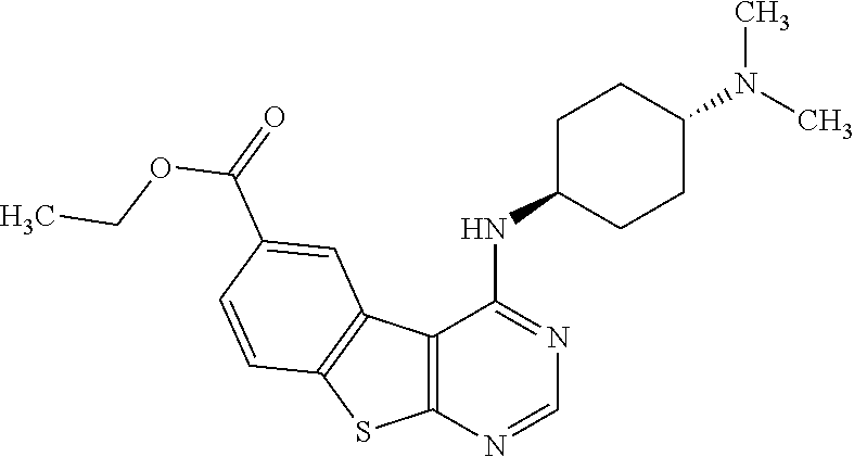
C12=C(N=CN=C1NC1CCC(N(C)C)CC1)SC1=C2C=C(C(=O)OCC)C=C1
